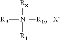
[R9][N+]([R10])([R8])[R11].[X-]
